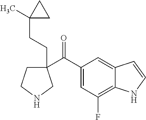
C1(C(C2=CC(F)=C3C(=C2)C=CN3)=O)(CCC2(C)CC2)CCNC1
